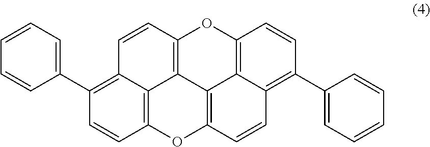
C12=C(C3=CC=CC=C3)C=CC3=C1C1=C(C=C2)OC2=C4C1=C(O3)C=CC4=C(C1=CC=CC=C1)C=C2
